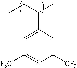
CCC(C)C1=CC([F3C])=CC([CF3])=C1
